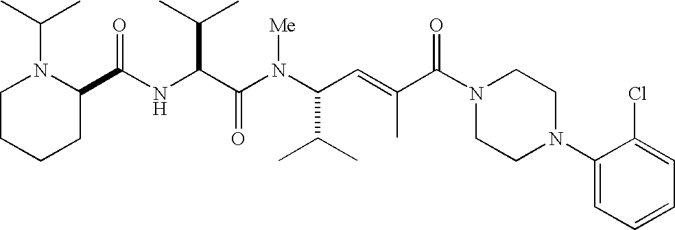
N(C(C(N(C(C(C)C)C=C(C)C(N1CCN(C2=CC=CC=C2Cl)CC1)=O)[Me])=O)C(C)C)C(C1N(C(C)C)CCCC1)=O
